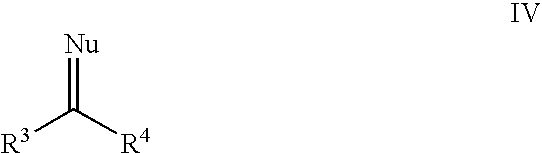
[R3]C([R4])=[Nu]
